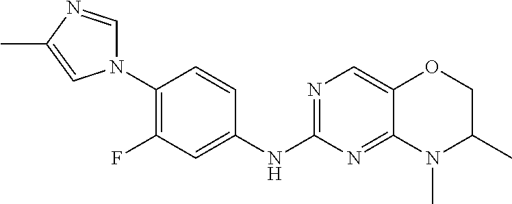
C1(N2C=NC(C)=C2)=C(F)C=C(NC2=NC=C3C(=N2)N(C)C(C)CO3)C=C1
